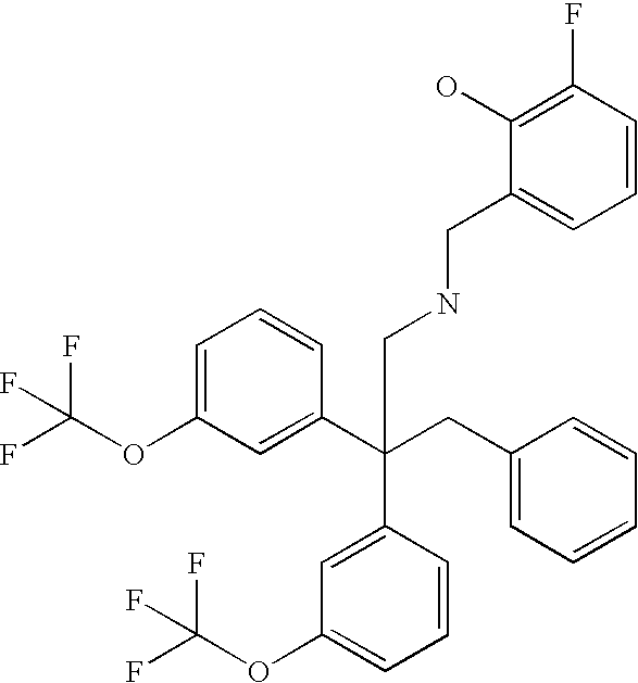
C1=C(OC(F)(F)F)C=C(C(CC2=CC=CC=C2)(C2=CC(OC(F)(F)F)=CC=C2)CNCC2=CC=CC(F)=C2O)C=C1
